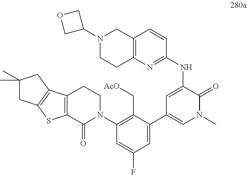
C1=C(NC2=NC3=C(C=C2)CN(C2COC2)CC3)C(=O)N(C)C=C1C1=CC(F)=CC(N2CCC3=C(C2=O)SC2=C3CC(C)(C)C2)=C1C[AcO]
